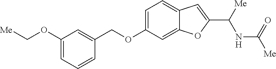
C1=C(OCC2=CC(OC[Me])=CC=C2)C=C2C(=C1)C=C(C([Me])NC([Me])=O)O2
